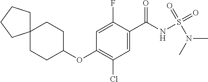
C1=C(F)C(C(NS(N(C)C)(=O)=O)=O)=CC(Cl)=C1OC1CCC2(CC1)CCCC2
